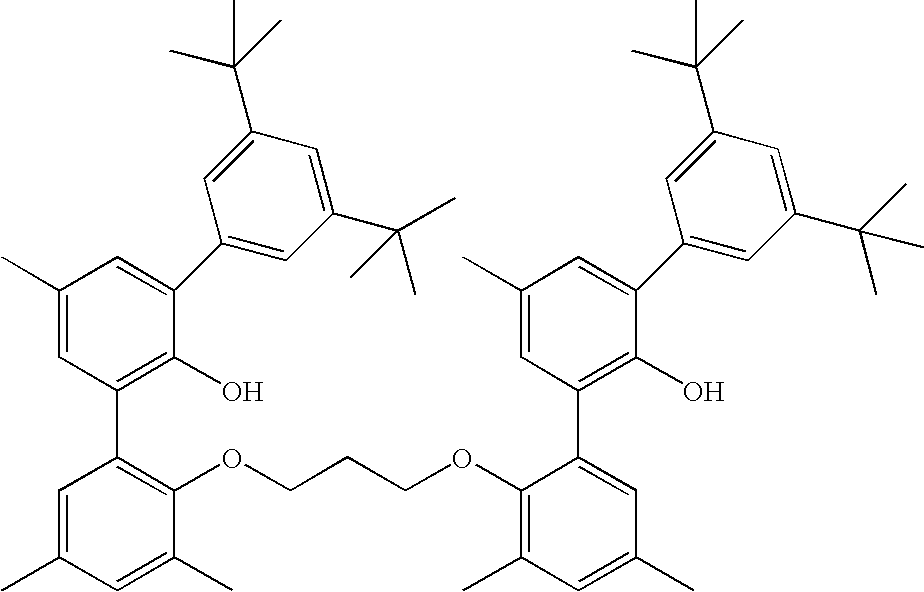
C1(C)=CC(C2=C(OCCCOC3=C(C)C=C(C)C=C3C3=C(O)C(C4=CC(C(C)(C)C)=CC(C(C)(C)C)=C4)=CC(C)=C3)C(C)=CC(C)=C2)=C(O)C(C2=CC(C(C)(C)C)=CC(C(C)(C)C)=C2)=C1
